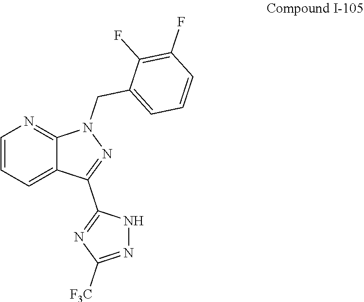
C1(CN2N=C(C3=NC([F3C])=NN3)C3=CC=CN=C23)=CC=CC(F)=C1F
